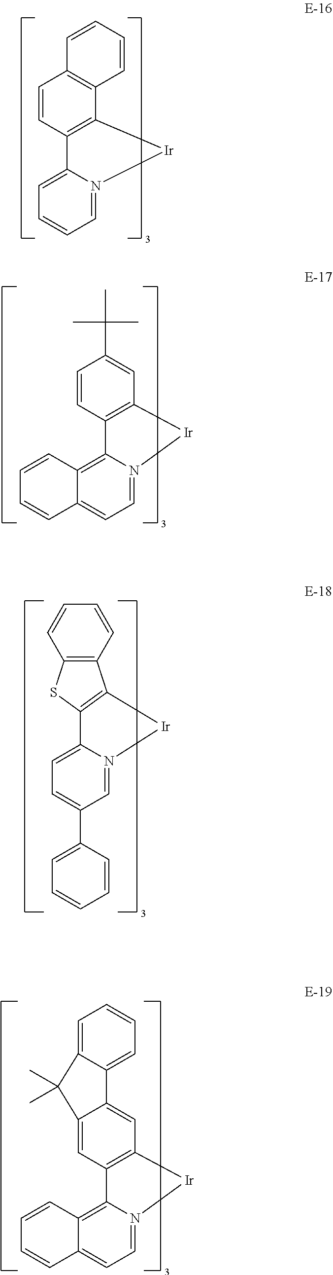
C12=C([Ir]N3=CC=CC=C13)C1=C(C=C2)C=CC=C1.C12=C([Ir]N3=CC=C4C(=C13)C=CC=C4)C=C(C(C)(C)C)C=C2.C1(C2=CC=CC=C2)=CC=C2N(=C1)[Ir]C1=C2SC2=C1C=CC=C2.C12=C([Ir]N3=CC=C4C(=C13)C=CC=C4)C=C1C(=C2)C(C)(C)C2=CC=CC=C12
